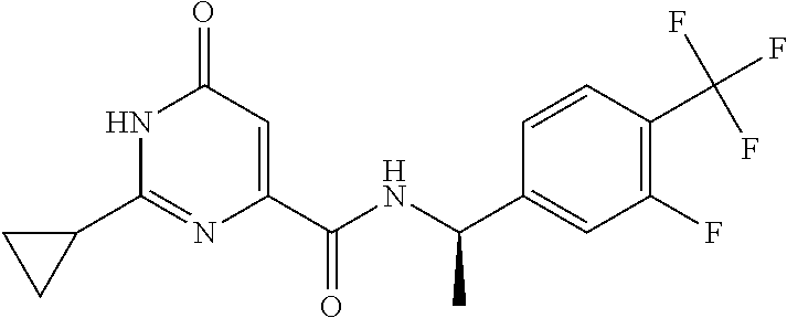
C1(=O)C=C(C(NC(C2=CC(F)=C(C(F)(F)F)C=C2)C)=O)N=C(C2CC2)N1
